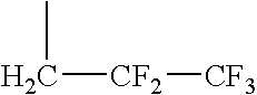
C([CF2][CF3])C
